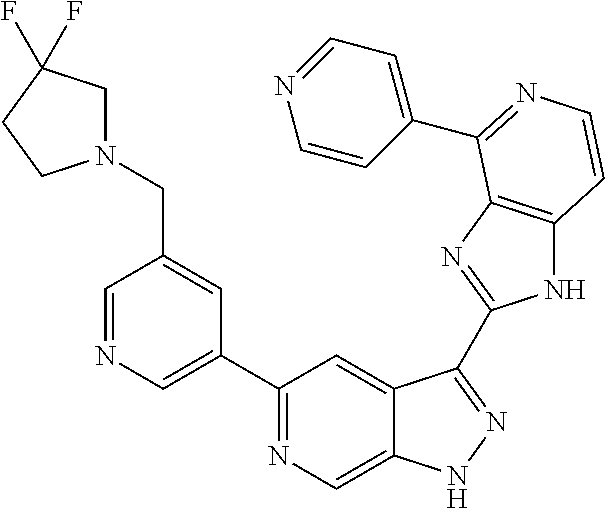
C1=NC=C(C2=NC=C3C(=C2)C(C2=NC4=C(N2)C=CN=C4C2=CC=NC=C2)=NN3)C=C1CN1CC(F)(F)CC1
